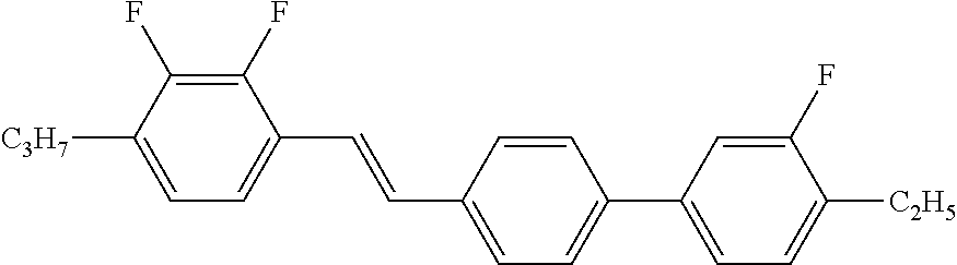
C1(F)=C(F)C([C3H7])=CC=C1C=CC1=CC=C(C2=CC=C([C2H5])C(F)=C2)C=C1
